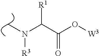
CN(C(C(=O)O[W3])[R1])[R3]
